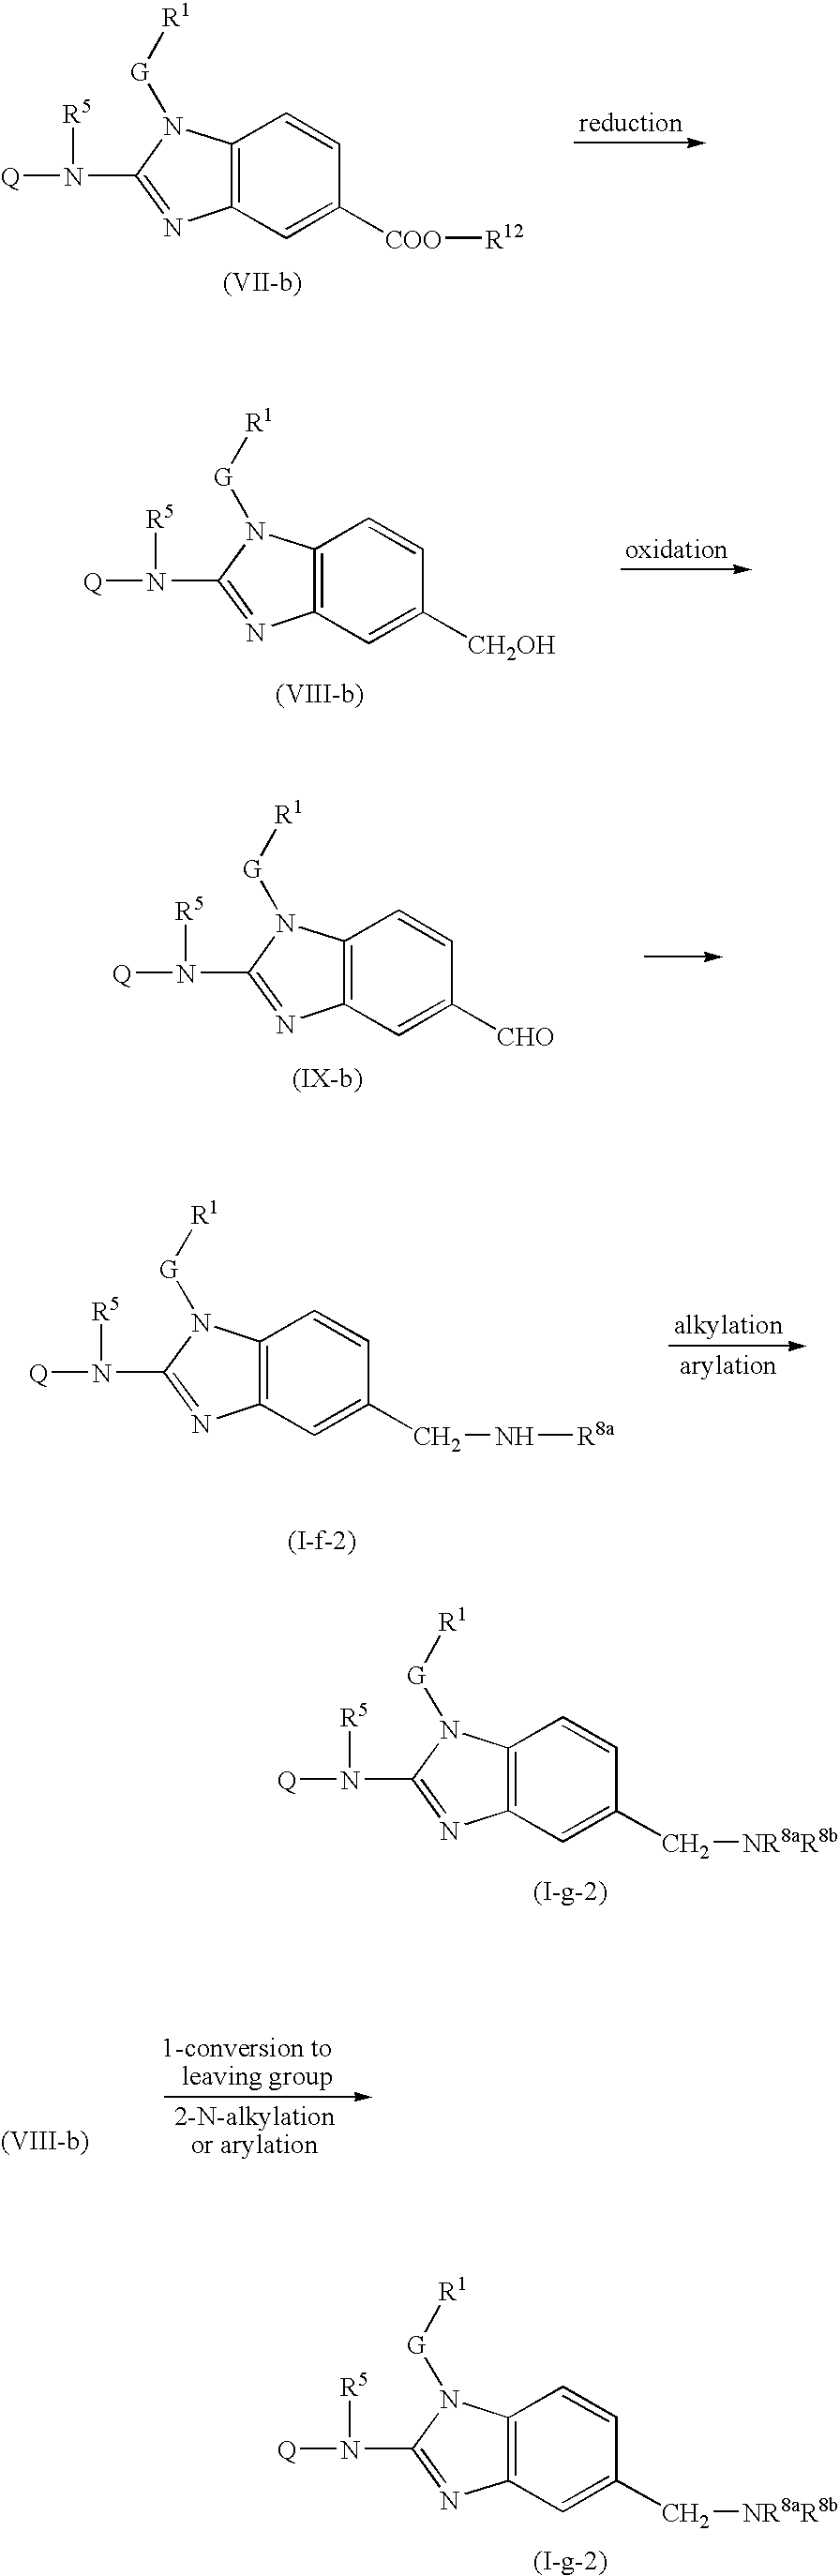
[Q]N([R5])C1=NC2=C(N1[G][R1])C=CC([CHO])=C2.[Q]N([R5])C1=NC2=C(N1[G][R1])C=CC([COO][R12])=C2.[Q]N([R5])C1=NC2=C(N1[G][R1])C=CC([CH2OH])=C2.[Q]N([R5])C1=NC2=C(N1[G][R1])C=CC(CN[R8a])=C2.[Q]N([R5])C1=NC2=C(N1[G][R1])C=CC(C[NR8aR8b])=C2.[Q]N([R5])C1=NC2=C(N1[G][R1])C=CC(C[NR8aR8b])=C2
